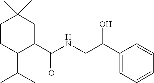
C1CC(C(C)C)C(C(NCC(C2=CC=CC=C2)O)=O)CC1(C)C
